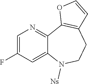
C1=C(F)C=C2C(=N1)C1=C(CCN2[Ns])C=CO1
